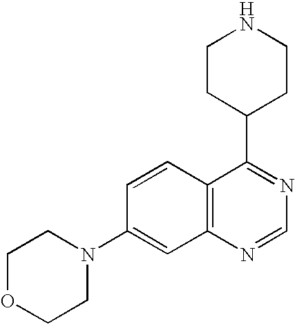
C12=C(N=CN=C1C1CCNCC1)C=C(N1CCOCC1)C=C2
